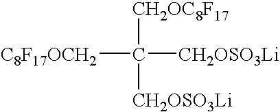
C([C8F17OCH2])([CH2OC8F17])([CH2OSO3Li])[CH2OSO3Li]
